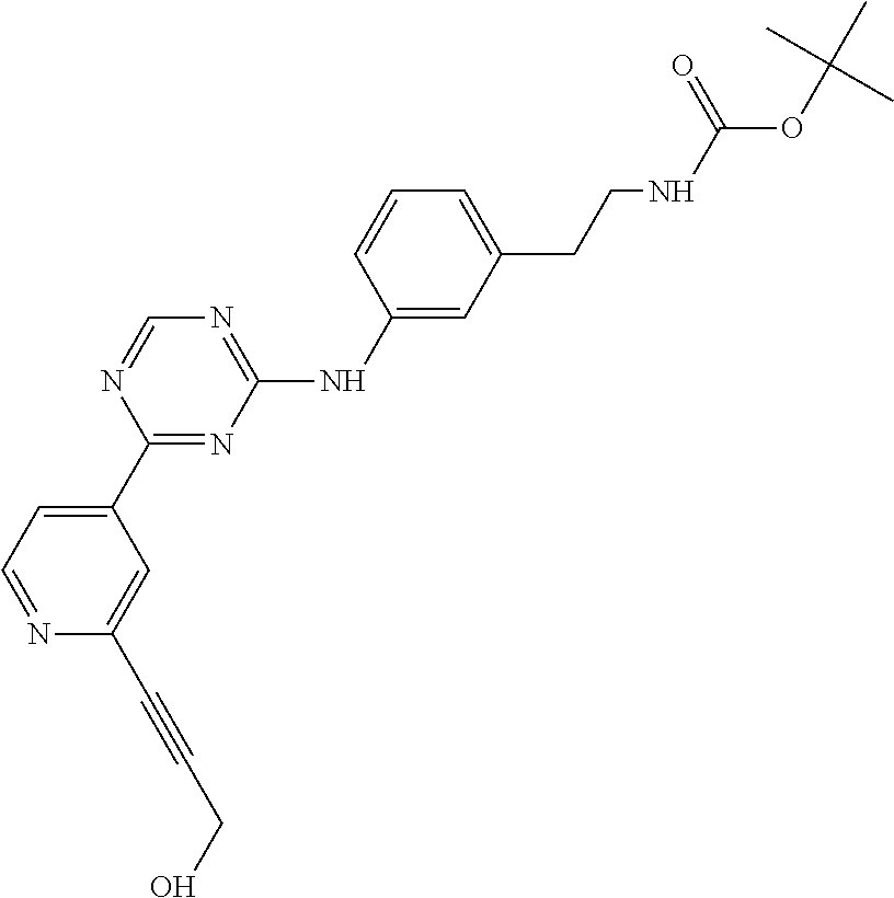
C1(C2=NC(NC3=CC(CCNC(OC(C)(C)C)=O)=CC=C3)=NC=N2)=CC=NC(C#CCO)=C1
